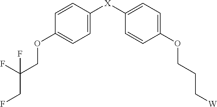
C1=CC([X]C2=CC=C(OCCC[W])C=C2)=CC=C1OCC(F)(CF)F
